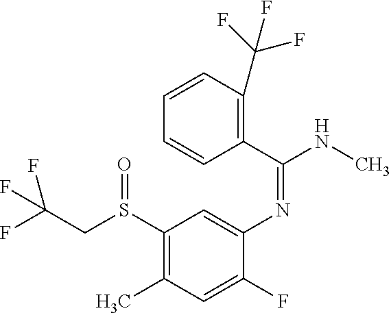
FC(CS(C1=C(C)C=C(F)C(N=C(NC)C2=C(C(F)(F)F)C=CC=C2)=C1)=O)(F)F
